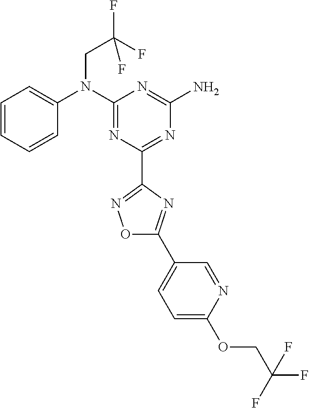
C1=CC=CC(N(C2=NC(C3=NOC(C4=CC=C(OCC(F)(F)F)N=C4)=N3)=NC(N)=N2)CC(F)(F)F)=C1
